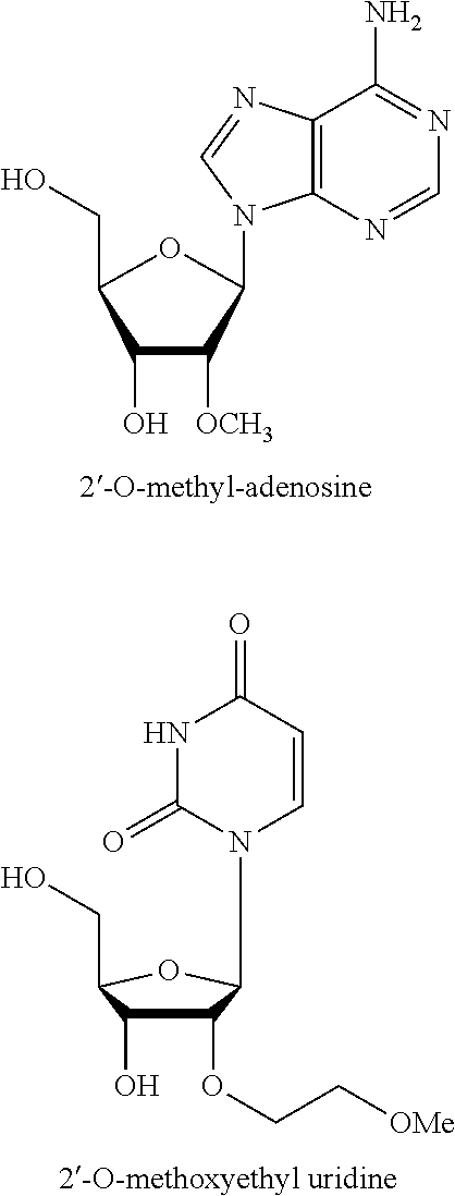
C12=C(N=CN=C1N)N(C1C([OCH3])C(O)C(CO)O1)C=N2.N1C(=O)N(CC2C(OCC[OMe])C(O)C(CO)O2)C=CC1=O
